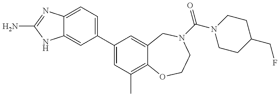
C12=CC=C(C3=CC(C)=C4C(=C3)CN(C(=O)N3CCC(CF)CC3)CCO4)C=C1NC(N)=N2
